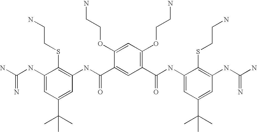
C1(NC(N)=N)=CC(C(C)(C)C)=CC(NC(C2=CC(C(=O)NC3=CC(C(C)(C)C)=CC(NC(N)=N)=C3SCCN)=C(OCCN)C=C2OCCN)=O)=C1SCCN
